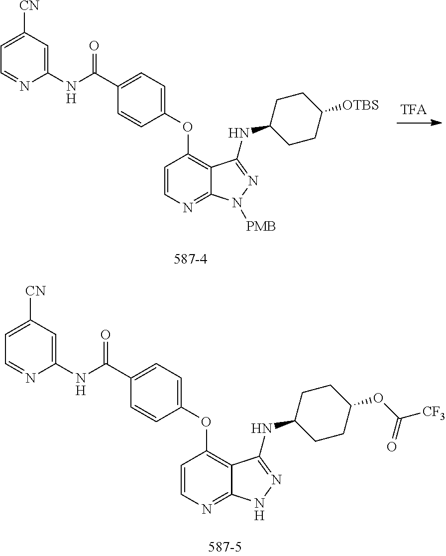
C1=CN=C2C(=C1OC1=CC=C(C(NC3=CC([CN])=CC=N3)=O)C=C1)C(NC1CCC([OTBS])CC1)=NN2[PMB].C1=CN=C2C(=C1OC1=CC=C(C(NC3=CC([CN])=CC=N3)=O)C=C1)C(NC1CCC(OC([CF3])=O)CC1)=NN2
